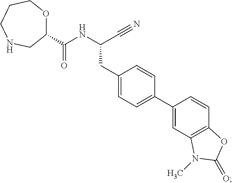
C1(C(NC(C#N)CC2=CC=C(C3=CC4=C(C=C3)OC(=O)N4C)C=C2)=O)OCCCNC1
